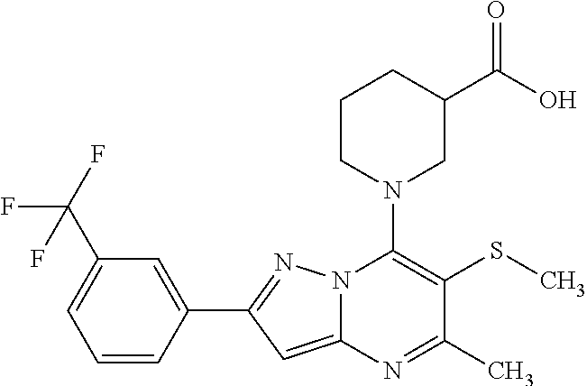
C1=C(C2=NN3C(=C2)N=C(C)C(SC)=C3N2CC(C(O)=O)CCC2)C=CC=C1C(F)(F)F
